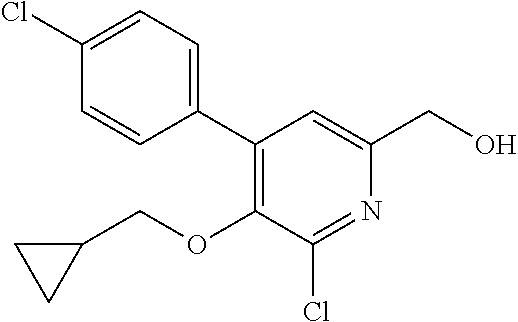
C1(C2=CC=C(Cl)C=C2)=C(OCC2CC2)C(Cl)=NC(CO)=C1
